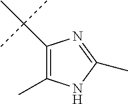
C1(C(C)(C)C)=C(C)NC(C)=N1
